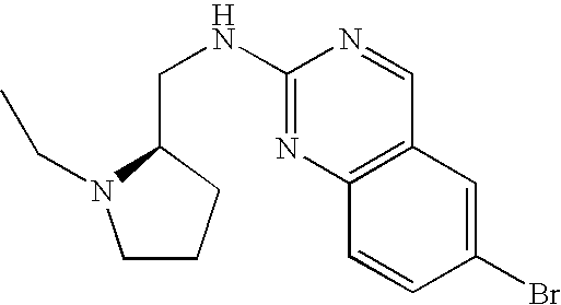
C(NC1=NC2=C(C=N1)C=C(Br)C=C2)C1CCCN1CC
